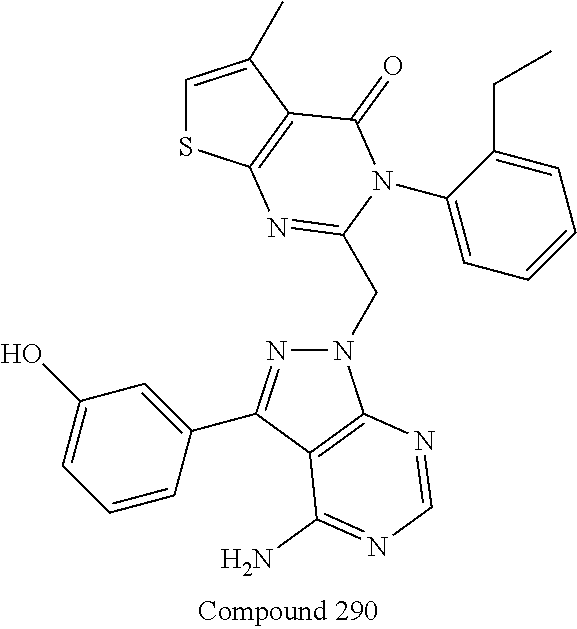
C1=C(C)C2=C(S1)N=C(CN1N=C(C3=CC(O)=CC=C3)C3=C1N=CN=C3N)N(C1=CC=CC=C1CC)C2=O
